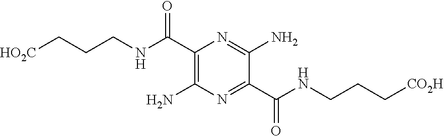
N(CCC[CO2H])C(C1=NC(N)=C(C(NCCC[HO2C])=O)N=C1N)=O
